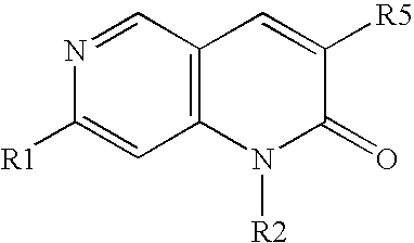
C12=C(C=NC([R1])=C1)C=C([R5])C(=O)N2[R2]
